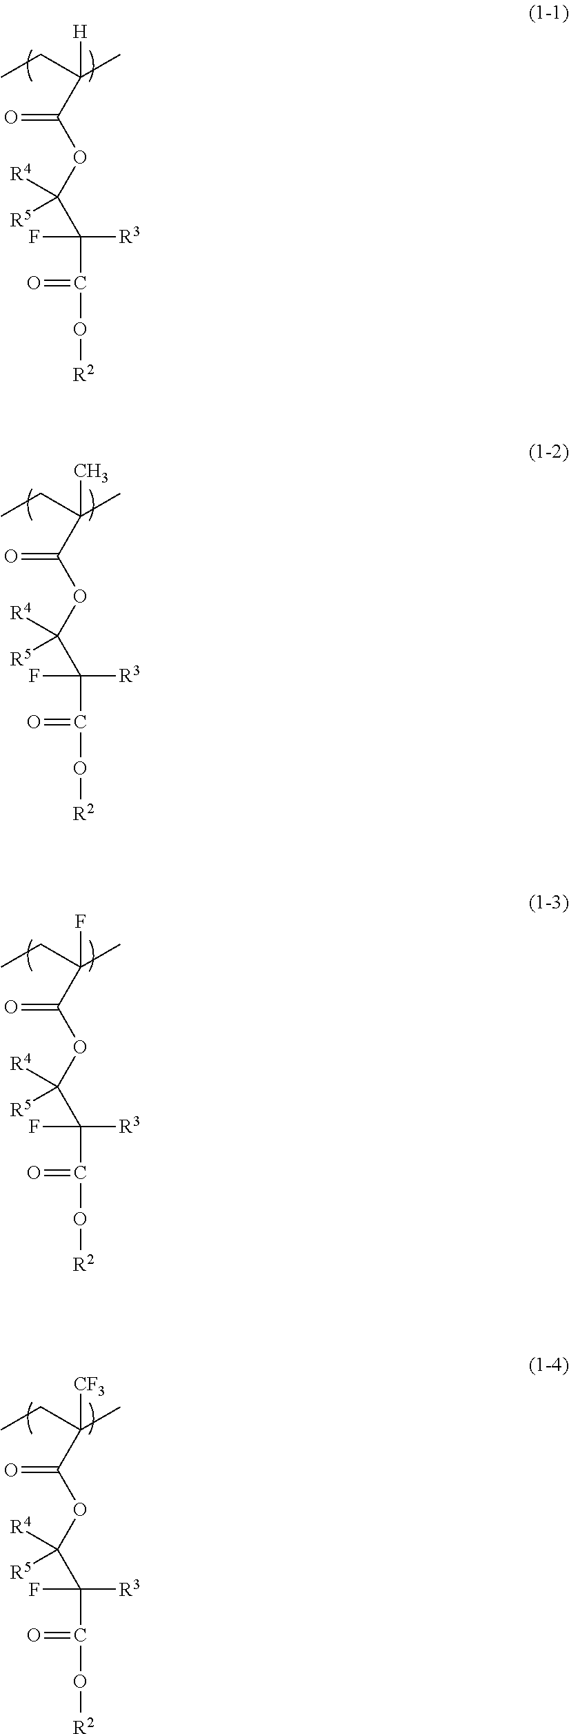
[R4]C(C(F)([R3])C(=O)O[R2])([R5])OC(C([H])(C)CC)=O.[R4]C(C(F)([R3])C(=O)O[R2])([R5])OC(C(C)(C)CC)=O.[R4]C(C(F)([R3])C(=O)O[R2])([R5])OC(C(F)(C)CC)=O.[R4]C(C(F)([R3])C(=O)O[R2])([R5])OC(C([CF3])(C)CC)=O
